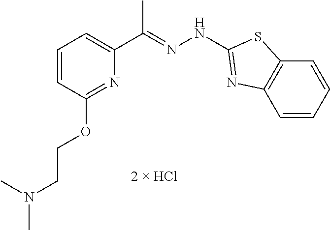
C(=NNC1=NC2=C(C=CC=C2)S1)(C)C1=CC=CC(OCCN(C)C)=N1
